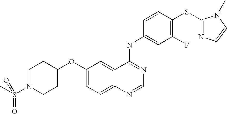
C1N(S(=O)(=O)C)CCC(OC2=CC=C3C(=C2)C(NC2=CC(F)=C(SC4=NC=CN4C)C=C2)=NC=N3)C1
